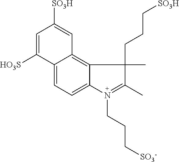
C12=CC=C3C(=C1C=C([SO3H])C=C2[HO3S])C(CCC[SO3H])(C)C(C)=N3CCC[SO3-]
